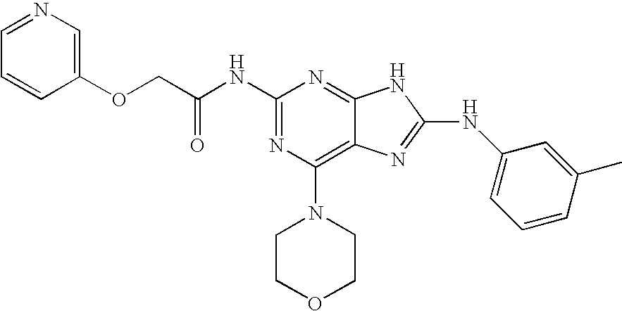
N1=C2C(=C(N3CCOCC3)N=C1NC(COC1=CN=CC=C1)=O)N=C(NC1=CC=CC(C)=C1)N2
